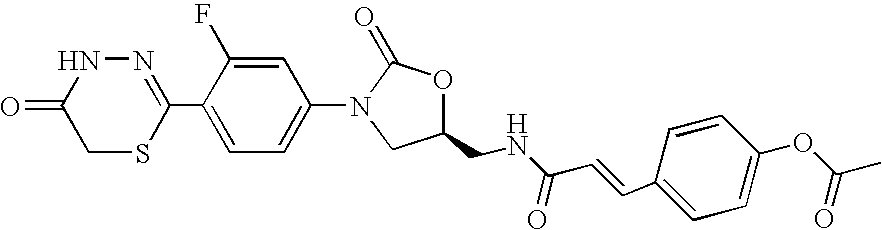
N1=C(C2=CC=C(N3CC(CNC(C=CC4=CC=C(OC(C)=O)C=C4)=O)OC3=O)C=C2F)SCC(=O)N1
